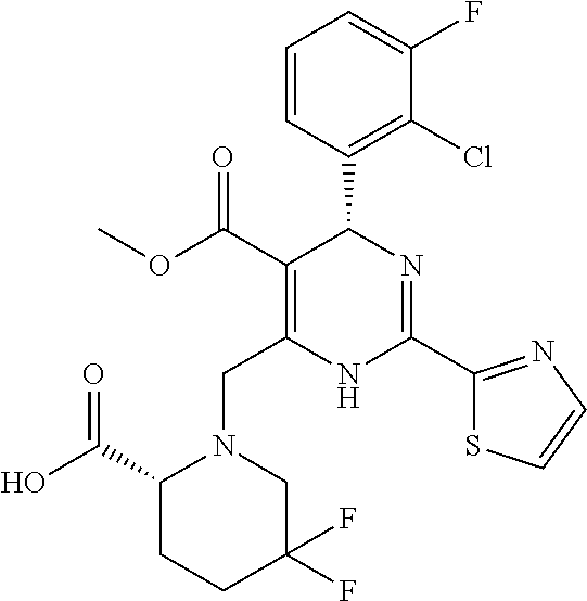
C1=CC(C2C(C(=O)OC)=C(CN3C(C(O)=O)CCC(F)(F)C3)NC(C3=NC=CS3)=N2)=C(Cl)C(F)=C1
